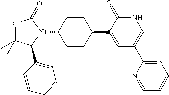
O1C(C)(C)C(C2=CC=CC=C2)N(C2CCC(C3=CC(C4=NC=CC=N4)=CNC3=O)CC2)C1=O
